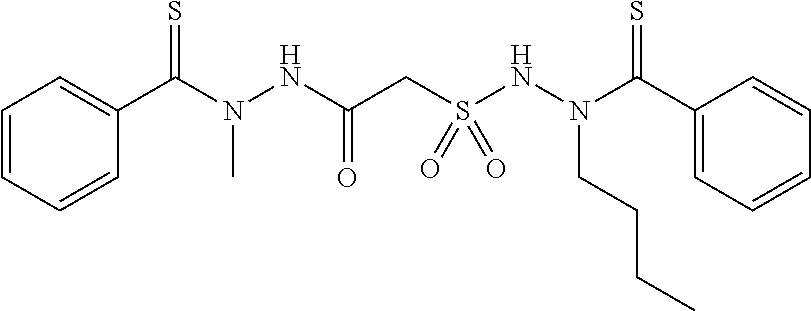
C(N(C)NC(=O)CS(NN(CCCC)C(=S)C1=CC=CC=C1)(=O)=O)(=S)C1=CC=CC=C1
